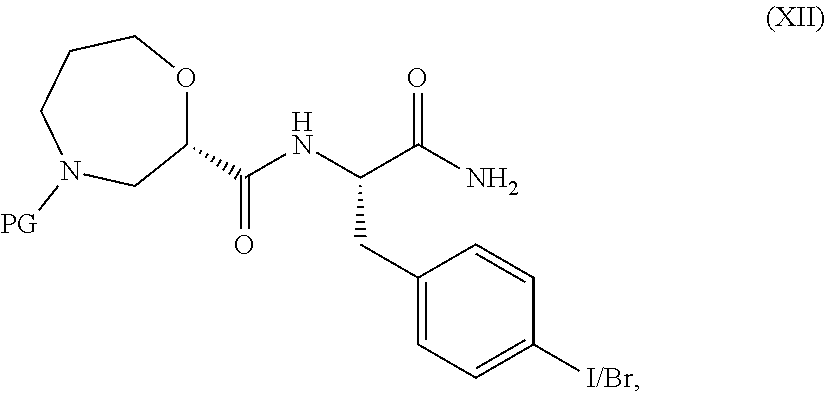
C1(CC(NC(C2OCCCN([PG])C2)=O)C(N)=O)=CC=C([I/Br])C=C1
